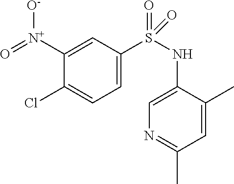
C1(NS(=O)(=O)C2=CC=C(Cl)C([N+]([O-])=O)=C2)=CN=C(C)C=C1C
